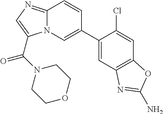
C1(C2=CN3C(=NC=C3C(N3CCOCC3)=O)C=C2)=CC2=C(C=C1Cl)OC(N)=N2
